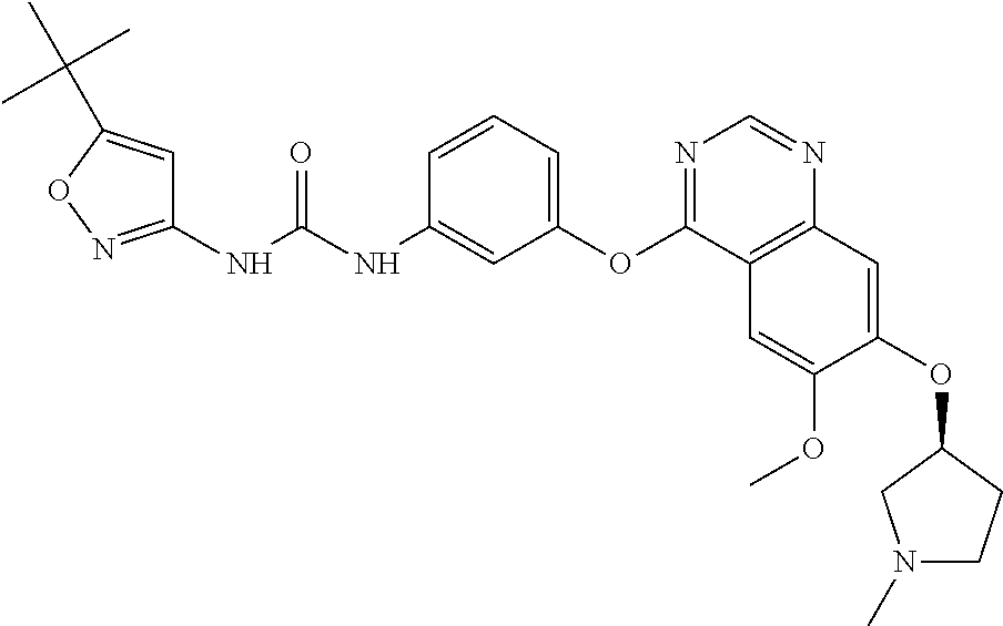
C1(NC(NC2=CC(OC3=NC=NC4=C3C=C(OC)C(OC3CN(C)CC3)=C4)=CC=C2)=O)=NOC(C(C)(C)C)=C1
